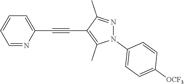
C1=NC(C#CC2=C(C)N(C3=CC=C([OCF3])C=C3)N=C2C)=CC=C1
